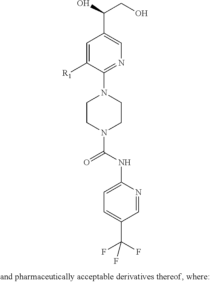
C1=C([R1])C(N2CCN(C(NC3=CC=C(C(F)(F)F)C=N3)=O)CC2)=NC=C1C(O)CO
